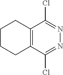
C12=C(C(Cl)=NN=C1Cl)CCCC2
